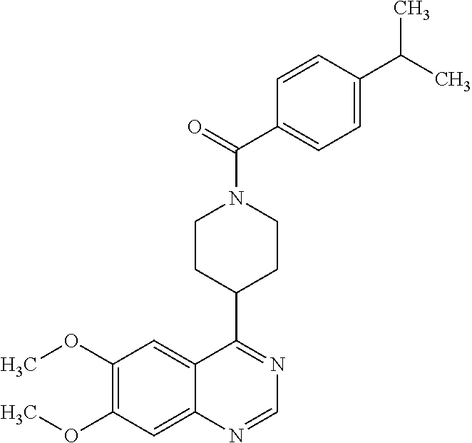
N1=C(C2CCN(C(C3=CC=C(C(C)C)C=C3)=O)CC2)C2=CC(OC)=C(OC)C=C2N=C1
